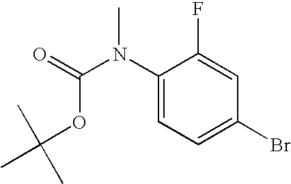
C1(N(C(=O)OC(C)(C)C)C)=CC=C(Br)C=C1F
